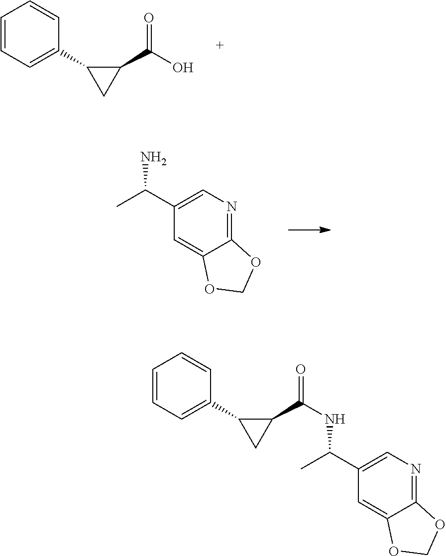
C1=CC=C(C2CC2C(O)=O)C=C1.C1(C(C)N)=CN=C2C(=C1)OCO2.C1=CC=C(C2CC2C(NC(C)C2=CN=C3C(=C2)OCO3)=O)C=C1
